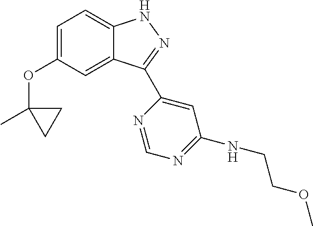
C1=C(OC2(C)CC2)C=C2C(=C1)NN=C2C1=CC(NCCOC)=NC=N1
